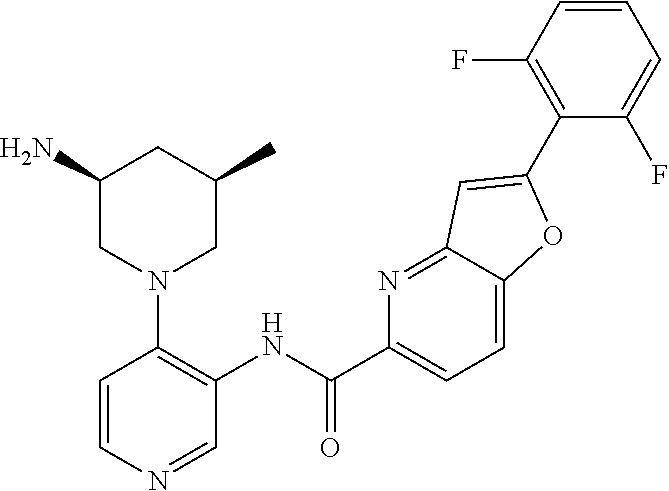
C1(N)CN(C2=C(NC(C3=CC=C4C(=N3)C=C(C3=C(F)C=CC=C3F)O4)=O)C=NC=C2)CC(C)C1
